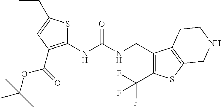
C1(NC(NCC2=C(C(F)(F)F)SC3=C2CCNC3)=O)=C(C(OC(C)(C)C)=O)C=C(CC)S1
